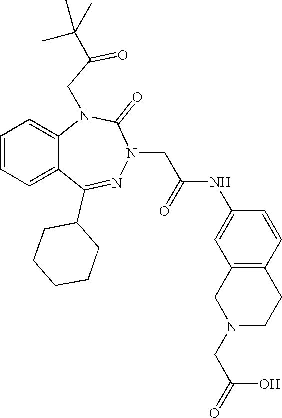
C1=CC=C2C(=C1)N(CC(=O)C(C)(C)C)C(=O)N(CC(NC1=CC3=C(C=C1)CCN(CC(O)=O)C3)=O)N=C2C1CCCCC1
